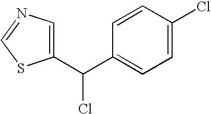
C1(C(C2=CC=C(Cl)C=C2)Cl)=CN=CS1
